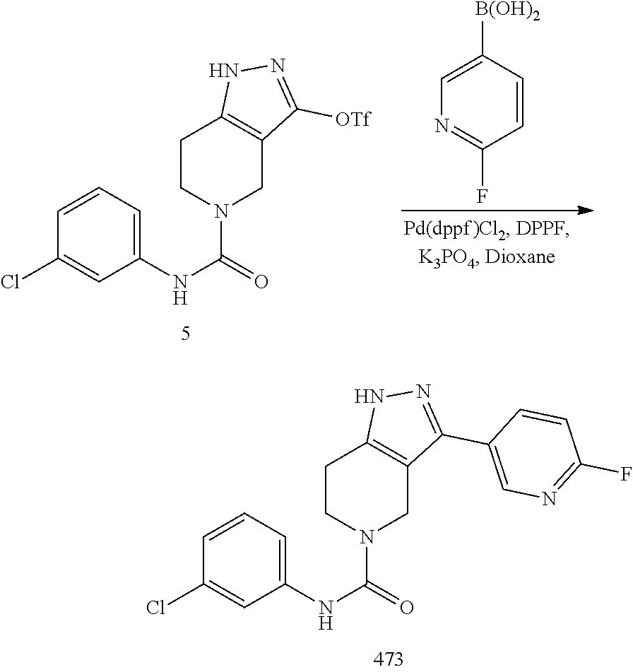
C1=CC([B(OH)2])=CN=C1F.C1(NC(=O)N2CC3=C(CC2)NN=C3[OTf])=CC=CC(Cl)=C1.C1(NC(=O)N2CC3=C(CC2)NN=C3C2=CN=C(F)C=C2)=CC=CC(Cl)=C1
